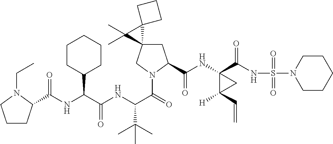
C1C2(CN(C(=O)C(NC(C(NC(=O)C3CCCN3CC)C3CCCCC3)=O)C(C)(C)C)C1C(NC1(C(NS(N3CCCCC3)(=O)=O)=O)C([H])(C=C)C1)=O)C1(C2(C)C)CCC1
